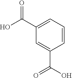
C1=CC=C(C(O)=O)C=C1C(O)=O
